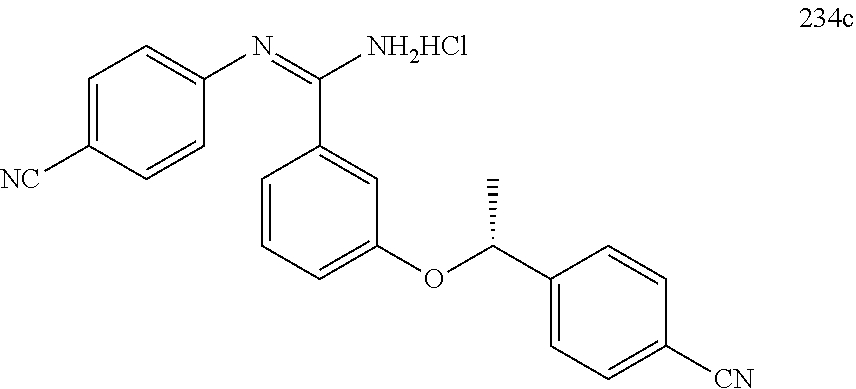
C1(C(OC2=CC=CC(C(=NC3=CC=C([NC])C=C3)[NH2HCl])=C2)C)=CC=C([CN])C=C1
